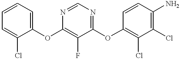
C1(OC2=C(F)C(OC3=C(Cl)C(Cl)=C(N)C=C3)=NC=N2)=CC=CC=C1Cl
